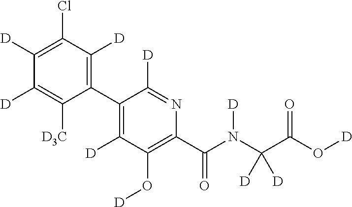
C1(C2=C([D])C(Cl)=C([D])C([D])=C2[D3C])=C([D])C(O[D])=C(C(N(C(C(O[D])=O)([D])[D])[D])=O)N=C1[D]
